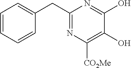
C1=CC=CC(CC2=NC([CO2Me])=C(O)C(O)=N2)=C1
